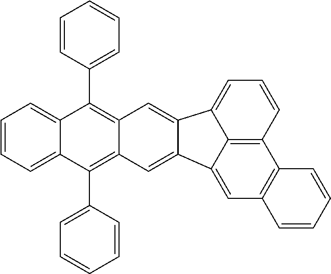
C12=CC=CC=C1C(C1=CC=CC=C1)=C1C(=C2C2=CC=CC=C2)C=C2C(=C1)C1=CC=CC3=C1C2=CC1=C3C=CC=C1
